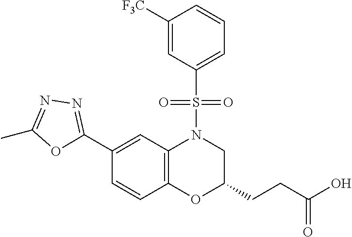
C1(C2=NN=C(C)O2)=CC2=C(C=C1)OC(CCC(O)=O)CN2S(C1=CC=CC([F3C])=C1)(=O)=O
